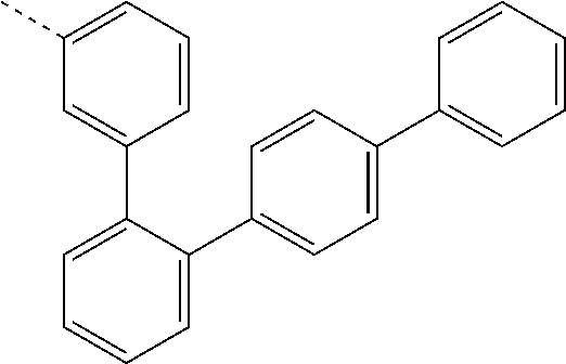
C1(C2=CC=C(C3=CC=CC=C3)C=C2)=CC=CC=C1C1=CC(C)=CC=C1
